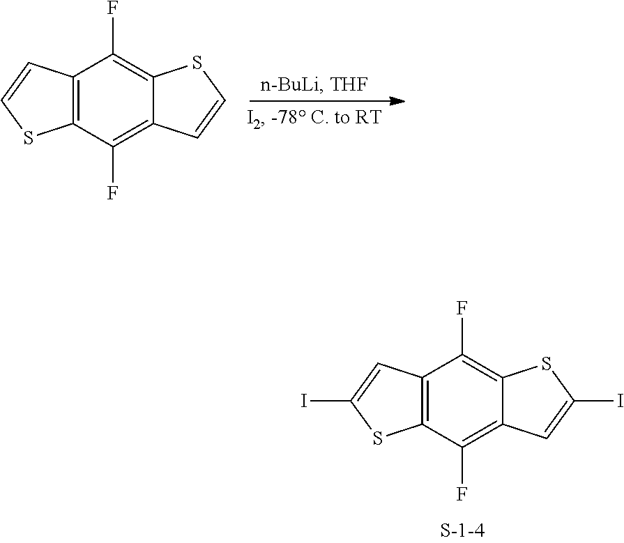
C12=C(C(F)=C3C(=C1F)SC=C3)SC=C2.C12=C(C(F)=C3C(=C1F)SC(I)=C3)SC(I)=C2
